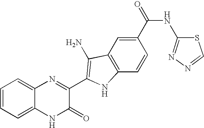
C1=C2C(=CC=C1)N=C(C1=C(N)C3=C(C=CC(C(=O)NC4=NN=CS4)=C3)N1)C(=O)N2
